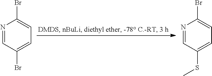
N1=CC(Br)=CC=C1Br.N1=CC(SC)=CC=C1Br
